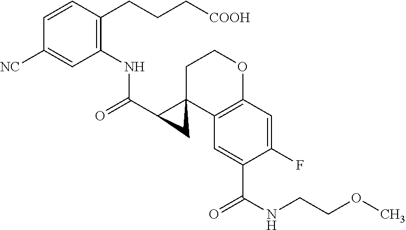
C1=CC(CCC[COOH])=C(NC(C2C3(CCOC4=C3C=C(C(NCCOC)=O)C(F)=C4)C2)=O)C=C1[NC]
